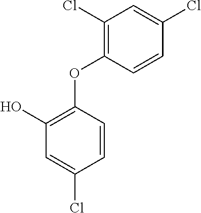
C1(Cl)=C(OC2=C(O)C=C(Cl)C=C2)C=CC(Cl)=C1
